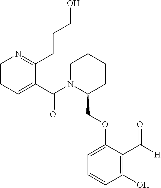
C1(C(N2C(COC3=CC=CC(O)=C3C([H])=O)CCCC2)=O)=CC=CN=C1CCCO
